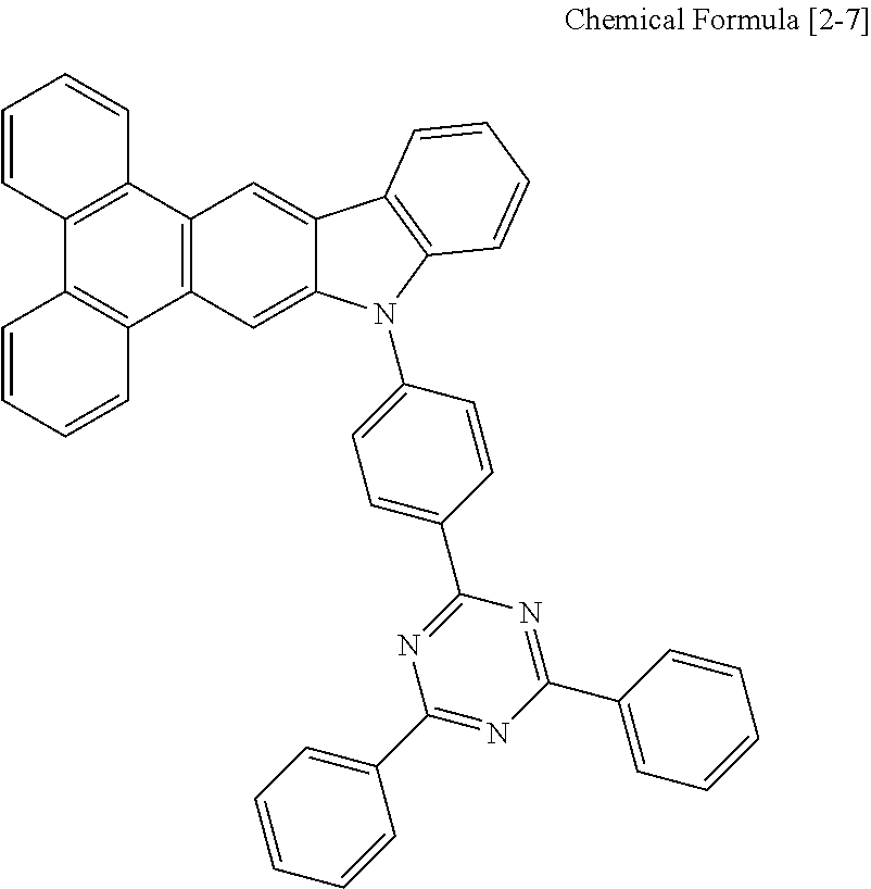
C12=C(C3=C(C4=C1C=CC=C4)C=CC=C3)C=C1C(=C2)N(C2=CC=C(C3=NC(C4=CC=CC=C4)=NC(C4=CC=CC=C4)=N3)C=C2)C2=C1C=CC=C2
